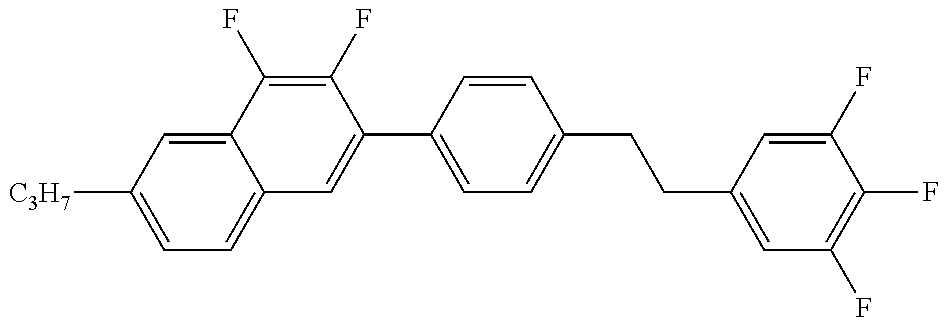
C1=C([C3H7])C=C2C(=C1)C=C(C1=CC=C(CCC3=CC(F)=C(F)C(F)=C3)C=C1)C(F)=C2F
